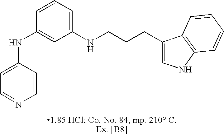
C1=C(NC2=CC(NCCCC3=CNC4=C3C=CC=C4)=CC=C2)C=CN=C1
